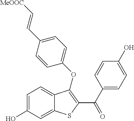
C1=C(O)C=C2C(=C1)C(OC1=CC=C(C=C[MeOOC])C=C1)=C(C(C1=CC=C(O)C=C1)=O)S2
